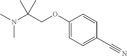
N(C(COC1=CC=C(C#N)C=C1)(C)C)(C)C
